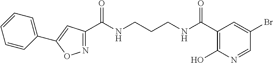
N1=C(C(NCCCNC(C2=C(O)N=CC(Br)=C2)=O)=O)C=C(C2=CC=CC=C2)O1
